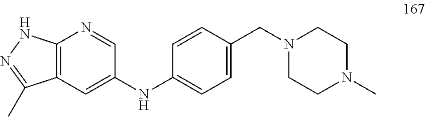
C12=C(C=C(NC3=CC=C(CN4CCN(C)CC4)C=C3)C=N1)C(C)=NN2
